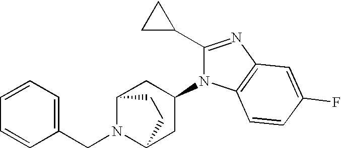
C1(CN2C3CC(N4C(C5CC5)=NC5=C4C=CC(F)=C5)CC2CC3)=CC=CC=C1
